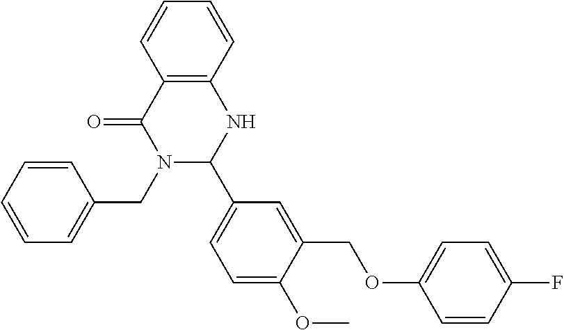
N1(CC2=CC=CC=C2)C(C2=CC=C(OC)C(COC3=CC=C(F)C=C3)=C2)NC2=C(C1=O)C=CC=C2
